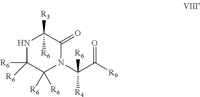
N1C([R6])([R6])C([R6])([R6])N(C(C([R9])=O)([R4])[R6])C(=O)C1([R3])[R6]
